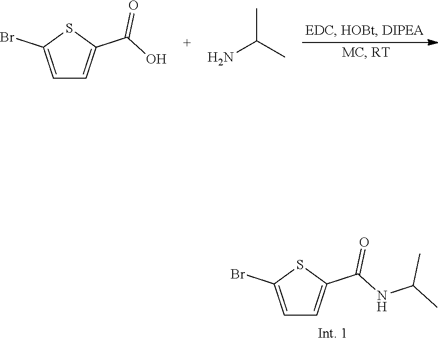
C1=C(Br)SC(C(O)=O)=C1.NC(C)C.C1=C(Br)SC(C(NC(C)C)=O)=C1
